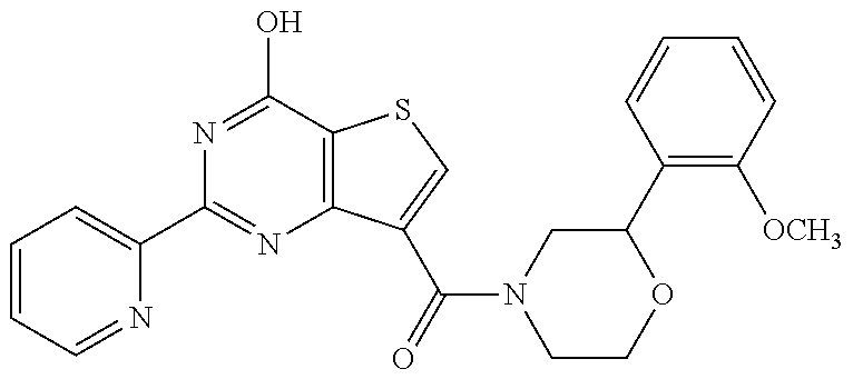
N1=C(O)C2=C(N=C1C1=CC=CC=N1)C(C(N1CCOC(C3=C([OCH3])C=CC=C3)C1)=O)=CS2
